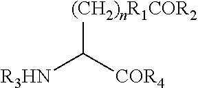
[(CH2)nR1COR2]C([R3HN])[COR4]
